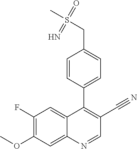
C1(F)=C(OC)C=C2C(=C1)C(C1=CC=C(CS(C)(=O)=N)C=C1)=C(C#N)C=N2
